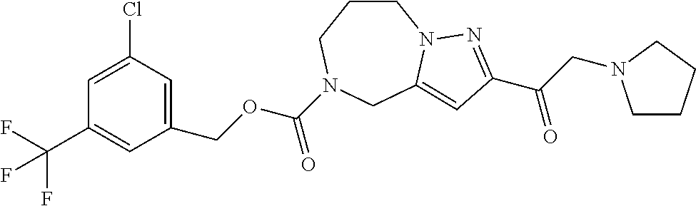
C1CCN(C(OCC2=CC(Cl)=CC(C(F)(F)F)=C2)=O)CC2=CC(C(CN3CCCC3)=O)=NN12
